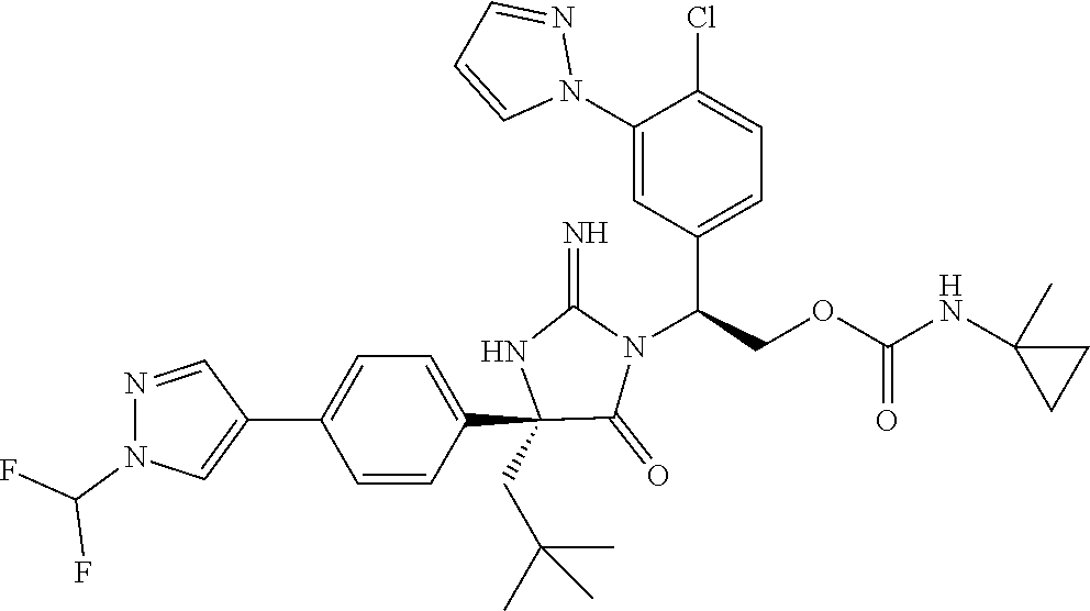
C1(C2=CN(C(F)F)N=C2)=CC=C(C2(CC(C)(C)C)C(=O)N(C(C3=CC=C(Cl)C(N4N=CC=C4)=C3)COC(=O)NC3(C)CC3)C(=N)N2)C=C1
